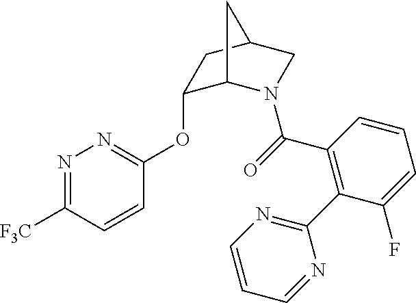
C1(OC2=NN=C([F3C])C=C2)C2N(C(=O)C3=C(C4=NC=CC=N4)C(F)=CC=C3)CC(C1)C2
